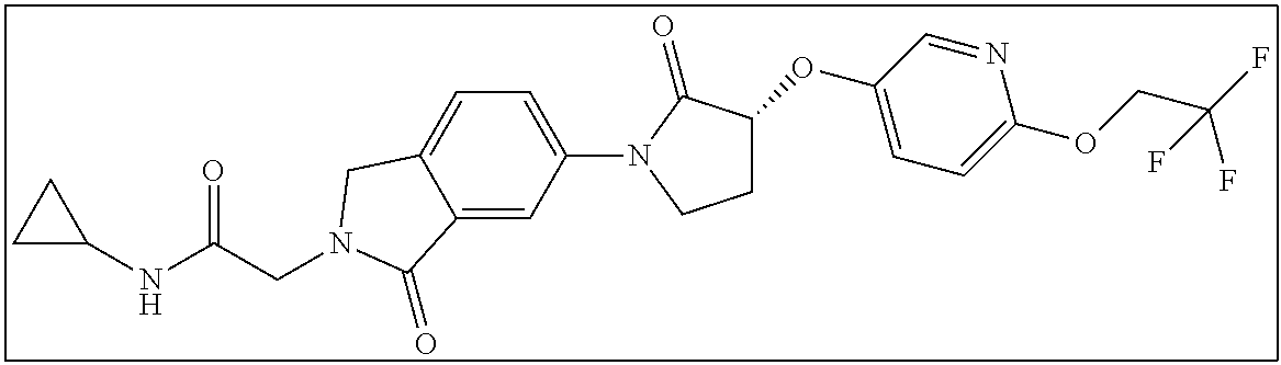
C1C(NC(CN2CC3=CC=C(N4C(=O)C(OC5=CC=C(OCC(F)(F)F)N=C5)CC4)C=C3C2=O)=O)C1
